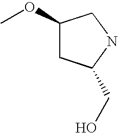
C1(OC)CC(CO)NC1
